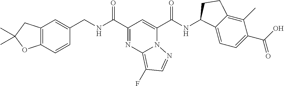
C12=C(C=CC(CNC(C3=NC4=C(F)C=NN4C(C(NC4C5=CC=C(C(=O)O)C(C)=C5CC4)=O)=C3)=O)=C1)OC(C)(C)C2
